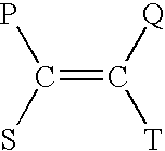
PC(=C([Q])[T])S
